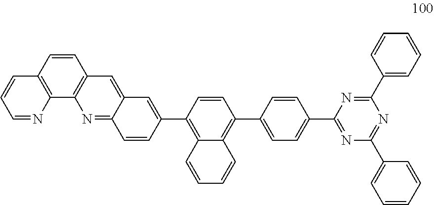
C1=NC2=C(C=C1)C=CC1=C2N=C2C(=C1)C=C(C1=C3C(=C(C4=CC=C(C5=NC(C6=CC=CC=C6)=NC(C6=CC=CC=C6)=N5)C=C4)C=C1)C=CC=C3)C=C2
